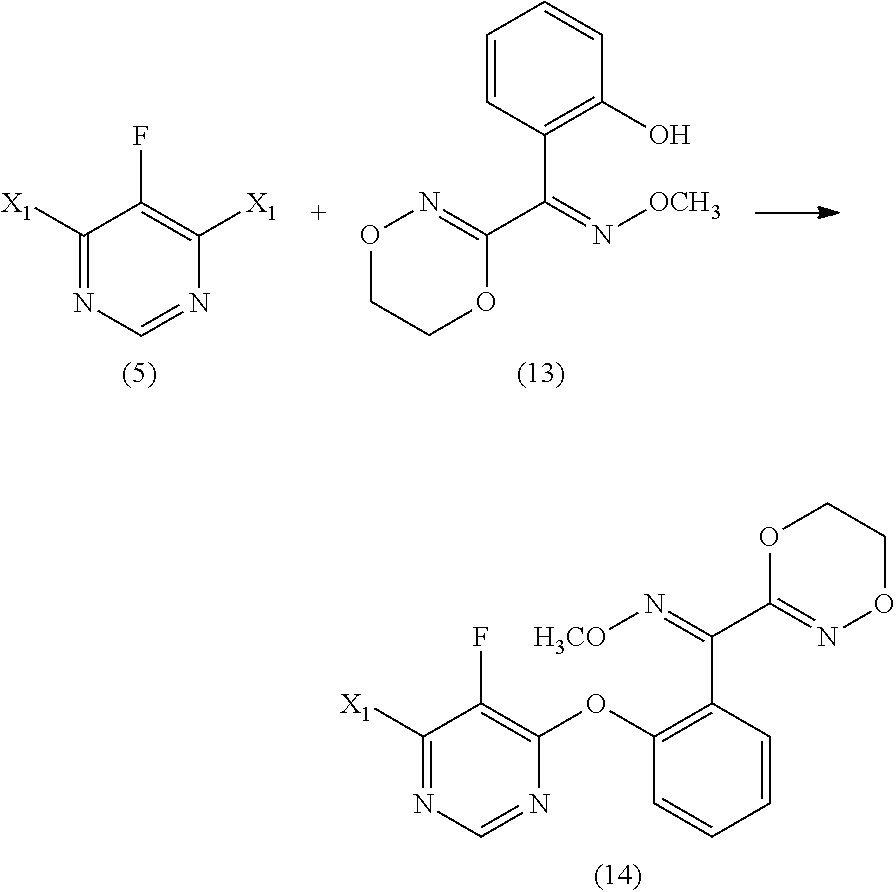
C1=CC=CC(C(=N[OCH3])C2=NOCCO2)=C1O.C1([X1])=NC=NC([X1])=C1F.[X1]C1=NC=NC(OC2=C(C(=N[H3CO])C3=NOCCO3)C=CC=C2)=C1F
